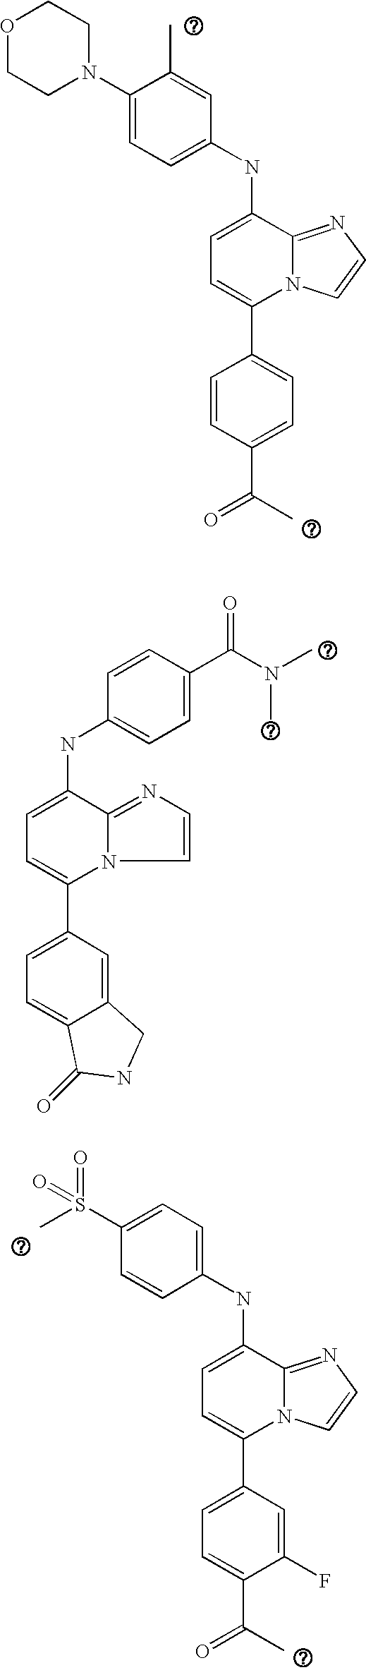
C1(C2=CC=C(NC3=CC=C(N4CCOCC4)C(C)=C3)C3=NC=CN23)=CC=C(C(C)=O)C=C1.C1(C2=CC=C(NC3=CC=C(C(N(C)C)=O)C=C3)C3=NC=CN23)=CC=C2C(=C1)CNC2=O.C1(C2=CC=C(NC3=CC=C(S(C)(=O)=O)C=C3)C3=NC=CN23)=CC=C(C(C)=O)C(F)=C1
